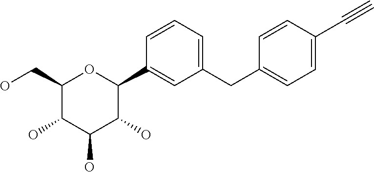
C1(CO)C(O)C(O)C(O)C(C2=CC(CC3=CC=C(C#C)C=C3)=CC=C2)O1
